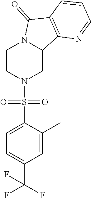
C1CN(S(C2=CC=C(C(F)(F)F)C=C2C)(=O)=O)CC2N1C(=O)C1=C2N=CC=C1
